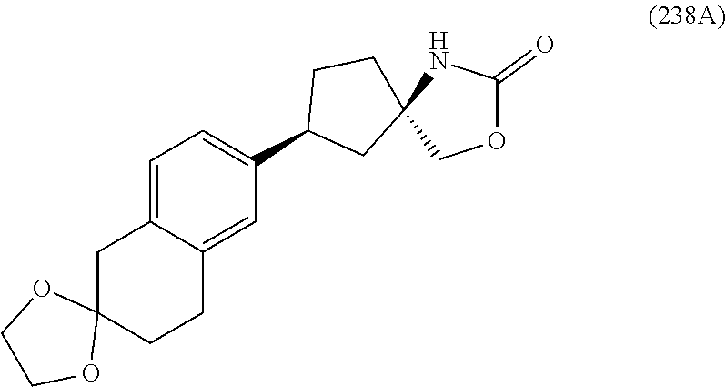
C1=C2C(=CC(C3CC4(CC3)NC(=O)OC4)=C1)CCC1(C2)OCCO1
